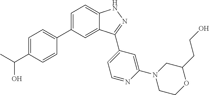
C1=C(C2=CC=C(C(C)O)C=C2)C=C2C(=C1)NN=C2C1=CC=NC(N2CCOC(CCO)C2)=C1
